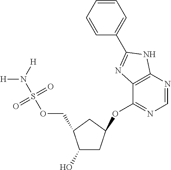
C(OS(N([H])[H])(=O)=O)C1CC(OC2=NC=NC3=C2N=C(C2=CC=CC=C2)N3)CC1O
